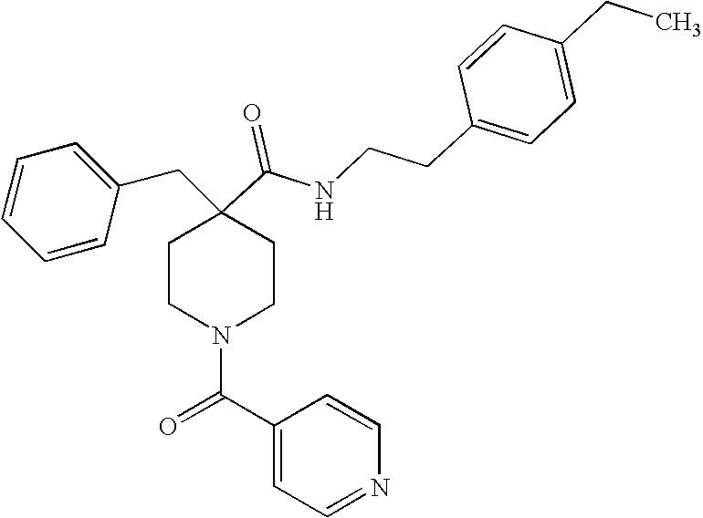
C1=CC=CC(CC2(C(=O)NCCC3=CC=C(CC)C=C3)CCN(C(C3=CC=NC=C3)=O)CC2)=C1
